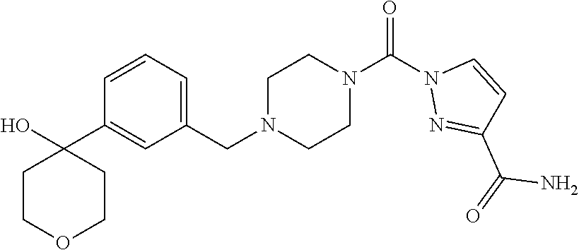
C1=C(C2(O)CCOCC2)C=CC=C1CN1CCN(C(N2N=C(C(=O)N)C=C2)=O)CC1
